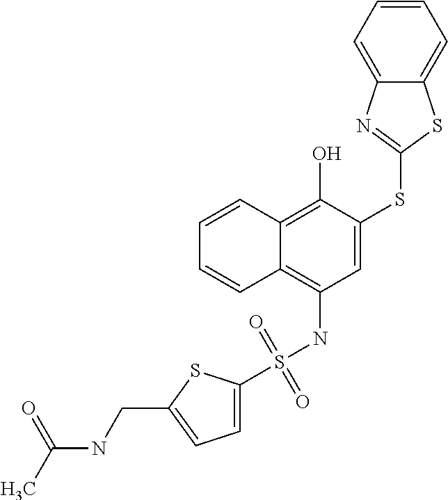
C1(S(NC2=C3C(=C(O)C(SC4=NC5=CC=CC=C5S4)=C2)C=CC=C3)(=O)=O)=CC=C(CNC(C)=O)S1
